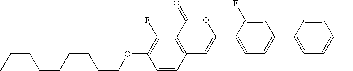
C12=C(C(=O)OC(C3=CC=C(C4=CC=C(C)C=C4)C=C3F)=C1)C(F)=C(OCCCCCCCCC)C=C2
